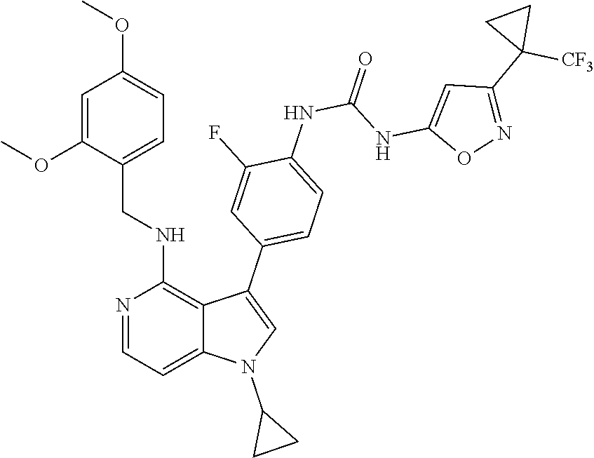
O(C1=CC=C(CNC2=C3C(=CC=N2)N(C2CC2)C=C3C2=CC=C(NC(NC3=CC(C4([CF3])CC4)=NO3)=O)C(F)=C2)C(OC)=C1)C
